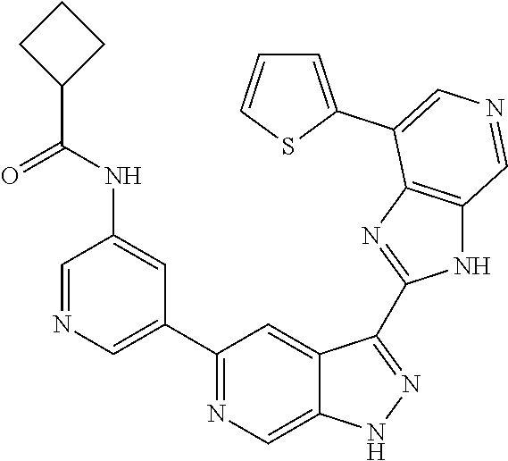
C1(C2=CN=CC(NC(=O)C3CCC3)=C2)=NC=C2C(=C1)C(C1=NC3=C(N1)C=NC=C3C1=CC=CS1)=NN2
